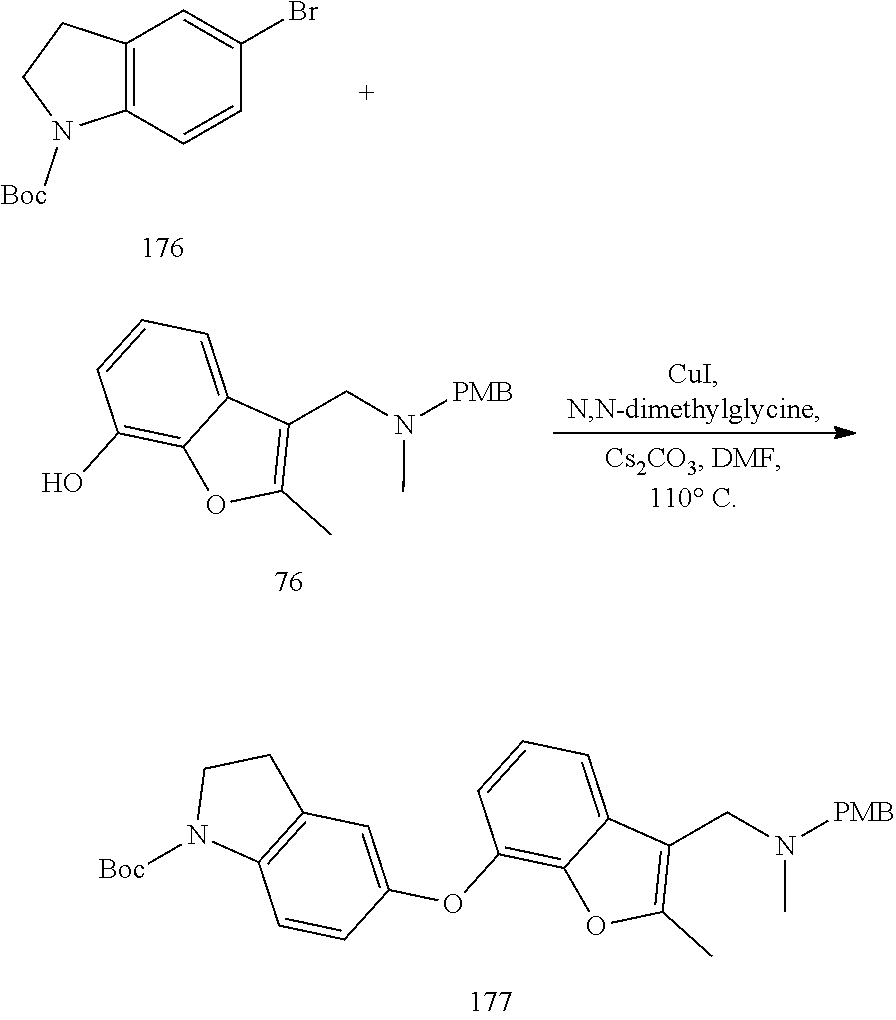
C1=CC2=C(C=C1Br)CCN2[Boc].N(C)(CC1=C(C)OC2=C(O)C=CC=C21)[PMB].N(C)(CC1=C(C)OC2=C(OC3=CC4=C(C=C3)N([Boc])CC4)C=CC=C21)[PMB]
